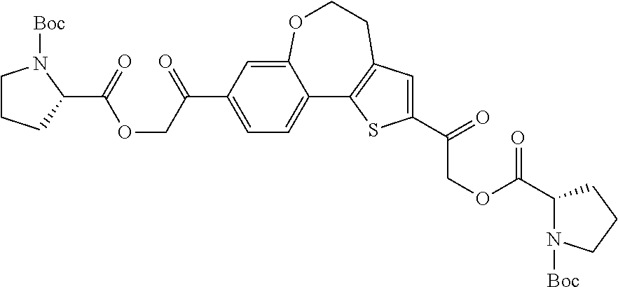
C1CCC(C(=O)OCC(=O)C2=CC=C3C(=C2)OCCC2=C3SC(C(=O)COC(C3N([Boc])CCC3)=O)=C2)N1[Boc]
